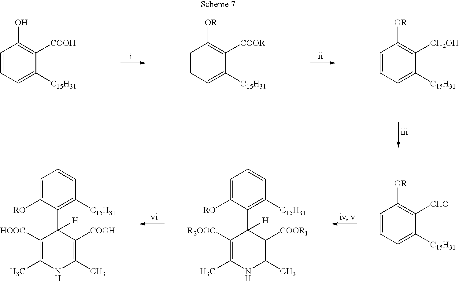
C1=CC=C([C15H31])C([CH2OH])=C1[OR].C1=CC=C([C15H31])C([COOH])=C1O.C1=CC=C([C15H31])C([COOR])=C1[OR].C1=C([RO])C(C2([H])C([HOOC])=C(C)NC(C)=C2[COOH])=C([C15H31])C=C1.C1=CC=C([C15H31])C([CHO])=C1[OR].C1=C([RO])C(C2([H])C([R2OOC])=C(C)NC(C)=C2[COOR1])=C([C15H31])C=C1
